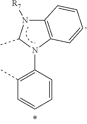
C1(C)=C(N2C3=C(N([R7])C2C)C=CC=C3)C=CC=C1
